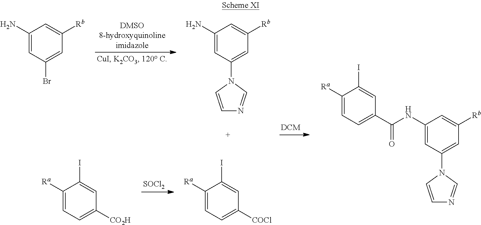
C1(N)=CC(Br)=CC([Rb])=C1.C1(N)=CC(N2C=CN=C2)=CC([Rb])=C1.C1([Ra])=CC=C(C(NC2=CC(N3C=CN=C3)=CC([Rb])=C2)=O)C=C1I.[SOCl2].C1([Ra])=CC=C([CO2H])C=C1I.C1([Ra])=CC=C([COCl])C=C1I
